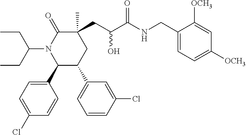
C1(C2=CC=C(Cl)C=C2)C(C2=CC=CC(Cl)=C2)CC(C)(CC(C(=O)NCC2=CC=C([OCH3])C=C2[OCH3])O)C(=O)N1C(CC)CC
